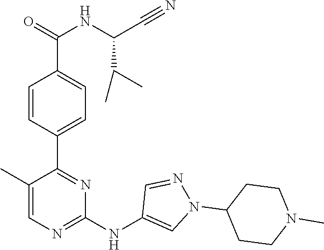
C1(C2=NC(NC3=CN(C4CCN(C)CC4)N=C3)=NC=C2C)=CC=C(C(=O)NC(C#N)C(C)C)C=C1
